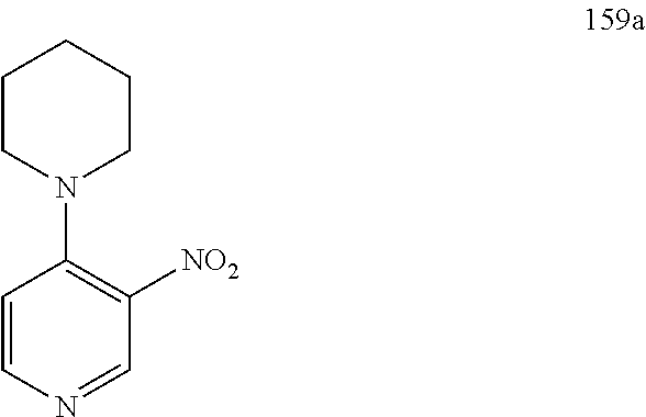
C1CN(C2=C([NO2])C=NC=C2)CCC1
